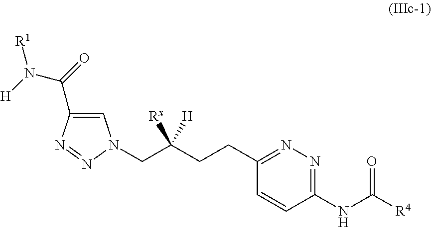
C1=C(C(=O)N([H])[R1])N=NN1CC(CCC1=NN=C(NC([R4])=O)C=C1)([Rx])[H]
